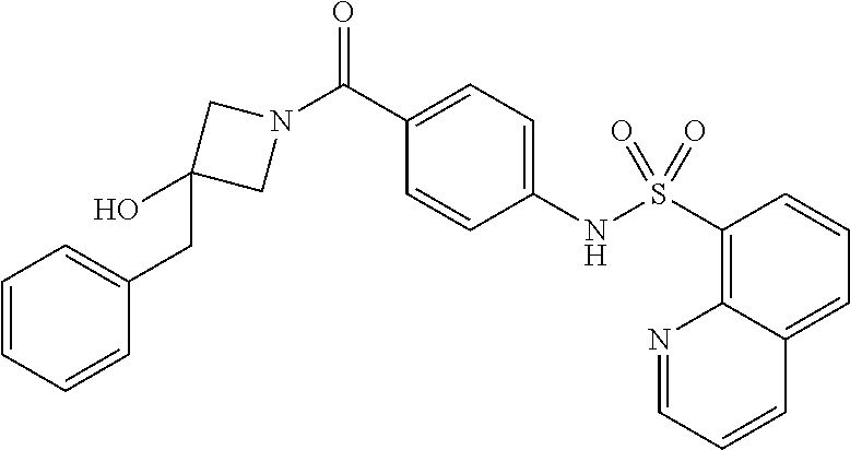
C1(C(N2CC(CC3=CC=CC=C3)(O)C2)=O)=CC=C(NS(C2=C3C(=CC=C2)C=CC=N3)(=O)=O)C=C1
